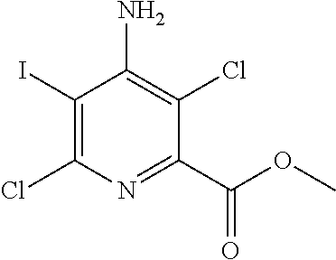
C1(I)=C(Cl)N=C(C(OC)=O)C(Cl)=C1N
